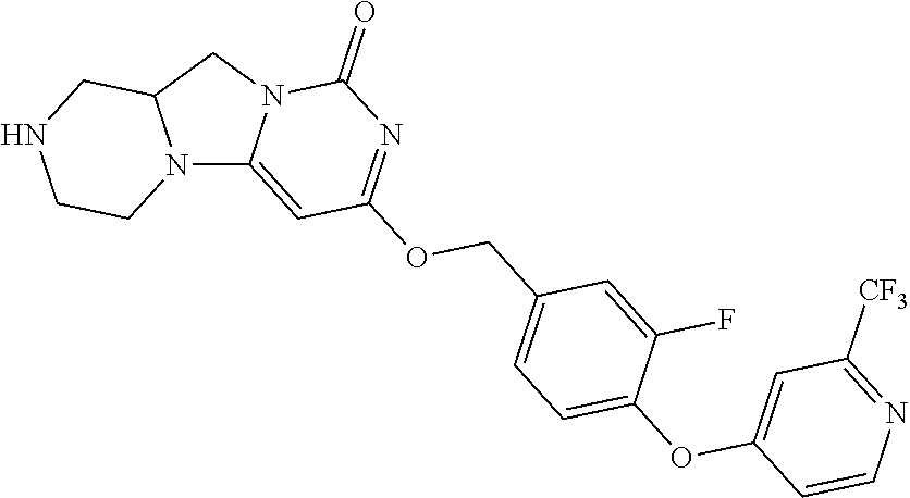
N12C3=CC(OCC4=CC=C(OC5=CC([CF3])=NC=C5)C(F)=C4)=NC(=O)N3CC1CNCC2
